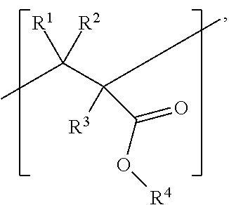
[R1]C([R2])(C)C(C)([R3])C(O[R4])=O
